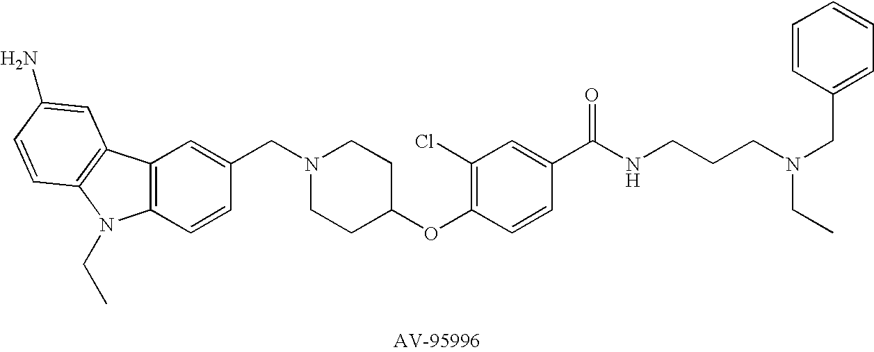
C1(CN2CCC(OC3=C(Cl)C=C(C(NCCCN(CC4=CC=CC=C4)CC)=O)C=C3)CC2)=CC2=C(C=C1)N(CC)C1=C2C=C(N)C=C1
